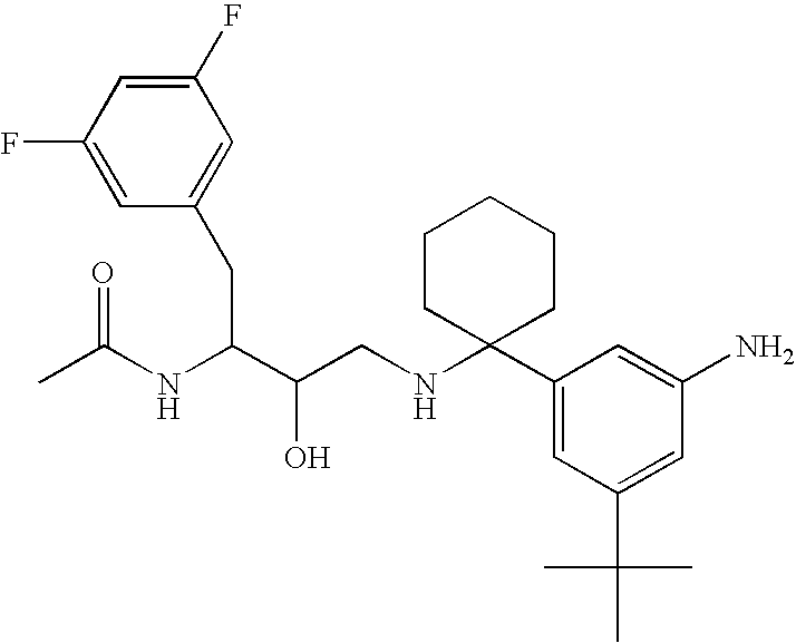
CC(NC(C(CNC1(C2=CC(C(C)(C)C)=CC(N)=C2)CCCCC1)O)CC1=CC(F)=CC(F)=C1)=O
